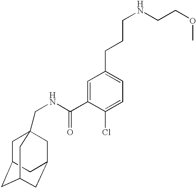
C1C2CC3CC(CC1(CNC(C1=CC(CCCNCCOC)=CC=C1Cl)=O)C3)C2
